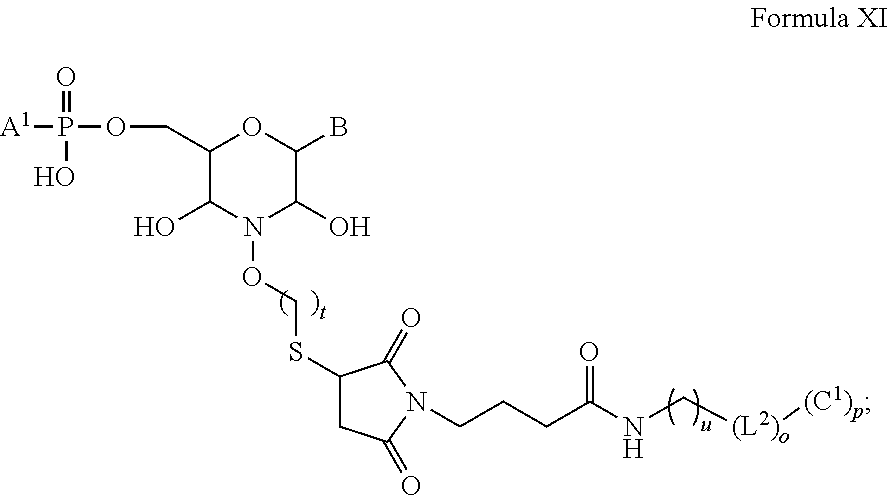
[A1]P(OCC1OC(B)C(O)N(OCSC2CC(=O)N(CCCC(NC[(L2)o][(C1)p])=O)C2=O)C1O)(=O)O
